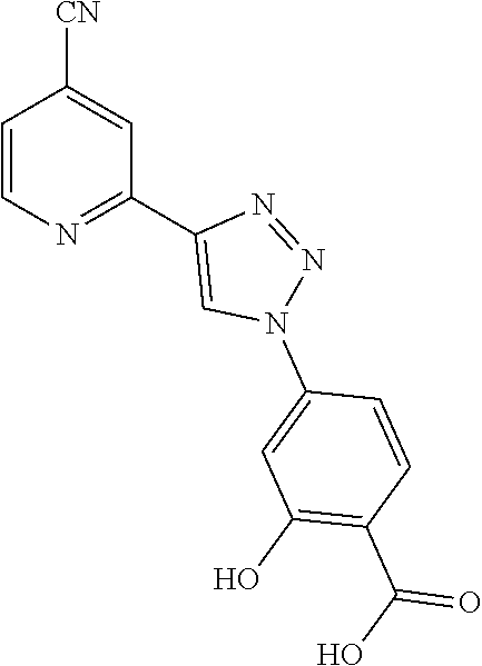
C1=CN=C(C2=CN(C3=CC(O)=C(C(O)=O)C=C3)N=N2)C=C1[CN]
